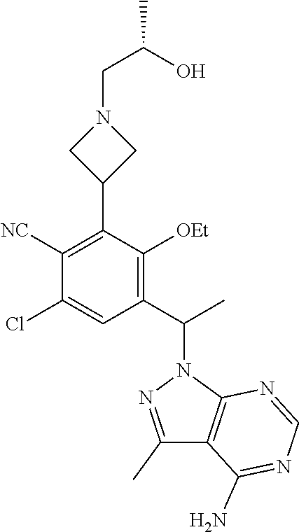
C1([NC])=C(C2CN(CC(O)C)C2)C([OEt])=C(C(C)N2N=C(C)C3=C2N=CN=C3N)C=C1Cl
